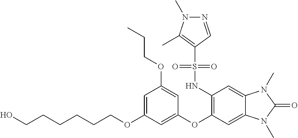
C1=C(OCCCCCCO)C=C(OC2=C(NS(C3=C(C)N(C)N=C3)(=O)=O)C=C3C(=C2)N(C)C(=O)N3C)C=C1OCCC
